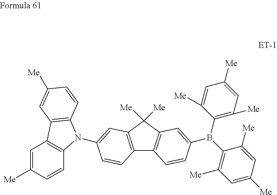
C1=C([Me])C=CC2=C1C1=C(N2C2=CC3=C(C4=C(C3([Me])[Me])C=C(B(C3=C([Me])C=C([Me])C=C3[Me])C3=C([Me])C=C([Me])C=C3[Me])C=C4)C=C2)C=CC([Me])=C1
